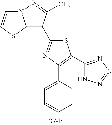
C12=C(C3=NC(C4=CC=CC=C4)=C(C4=NN=NN4)S3)C(C)=NN1C=CS2
